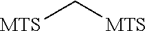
[MTS]C[MTS]
